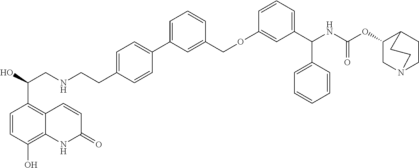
C1=CC(O)=C2C(=C1C(CNCCC1=CC=C(C3=CC=CC(COC4=CC(C(NC(OC5CN6CCC5CC6)=O)C5=CC=CC=C5)=CC=C4)=C3)C=C1)O)C=CC(=O)N2
